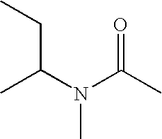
CC(N(C(C)=O)C)CC
